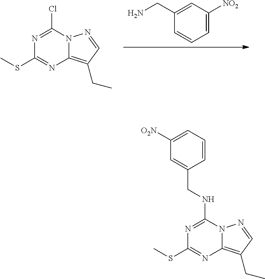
C1=CC=C([NO2])C=C1CN.N1=C(Cl)N2C(=C(CC)C=N2)N=C1SC.N1=C(NCC2=CC([O2N])=CC=C2)N2C(=C(CC)C=N2)N=C1SC
